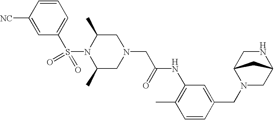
C1=CC([NC])=CC(S(N2C(C)CN(CC(=O)NC3=C(C)C=CC(CN4CC5NCC4C5)=C3)CC2C)(=O)=O)=C1
